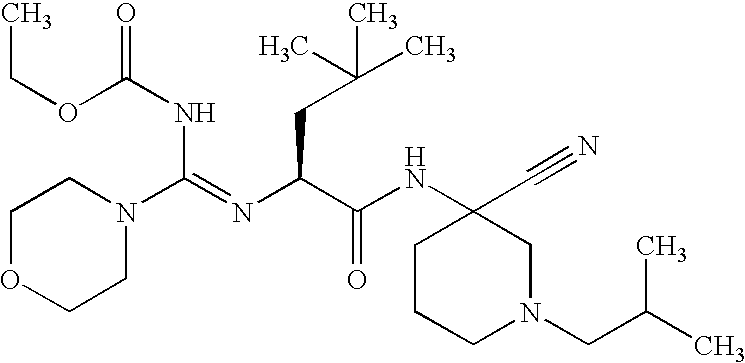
C1OCCN(C(=NC(C(NC2(C#N)CCCN(CC(C)C)C2)=O)CC(C)(C)C)NC(=O)OCC)C1
